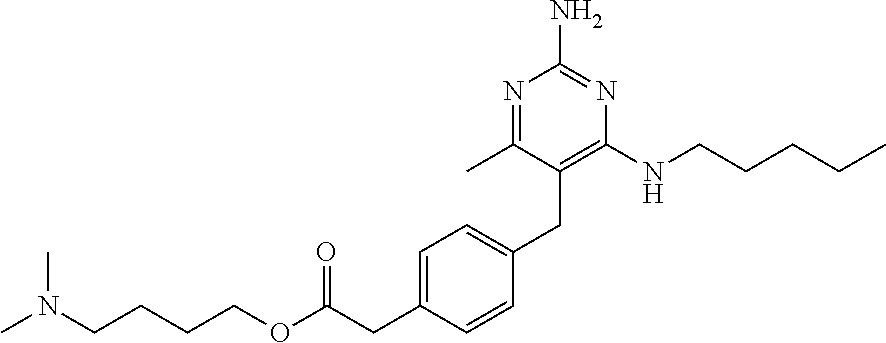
N1=C(C)C(CC2=CC=C(CC(OCCCCN(C)C)=O)C=C2)=C(NCCCCC)N=C1N
